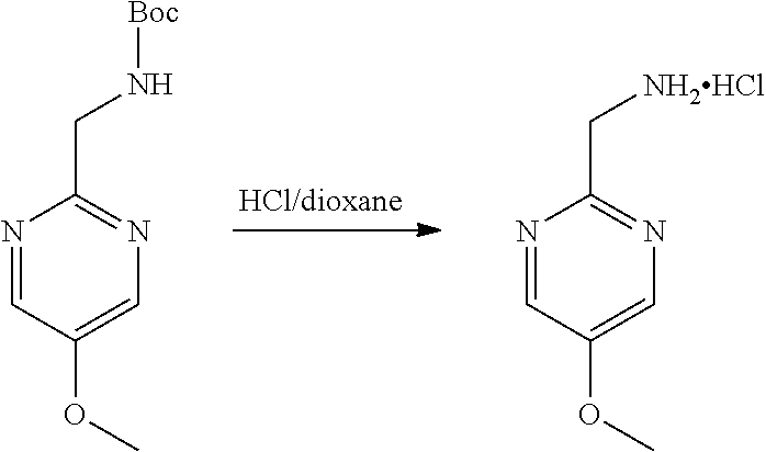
C1(C[NH2HCl])=NC=C(OC)C=N1.C1(CN[Boc])=NC=C(OC)C=N1
